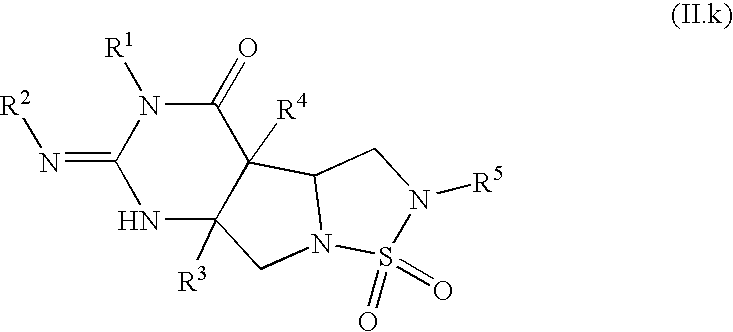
C1(=O)N([R1])C(=N[R2])NC2([R3])C1([R4])C1N(C2)S(=O)(=O)N([R5])C1
